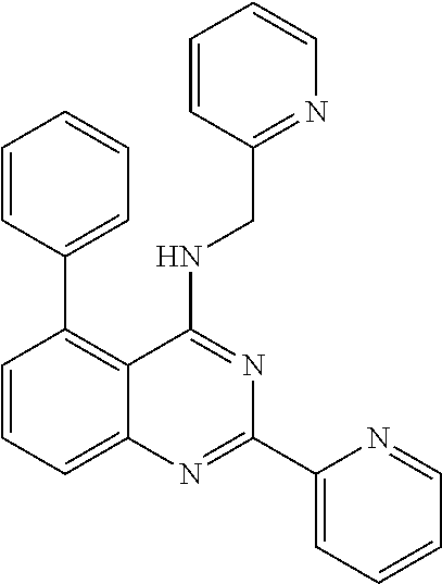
C1=CC=C2C(=C1C1=CC=CC=C1)C(NCC1=NC=CC=C1)=NC(C1=CC=CC=N1)=N2
